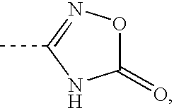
CC1=NOC(=O)N1
